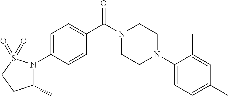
N1(C2=CC=C(C(N3CCN(C4=CC=C(C)C=C4C)CC3)=O)C=C2)S(=O)(=O)CCC1C
